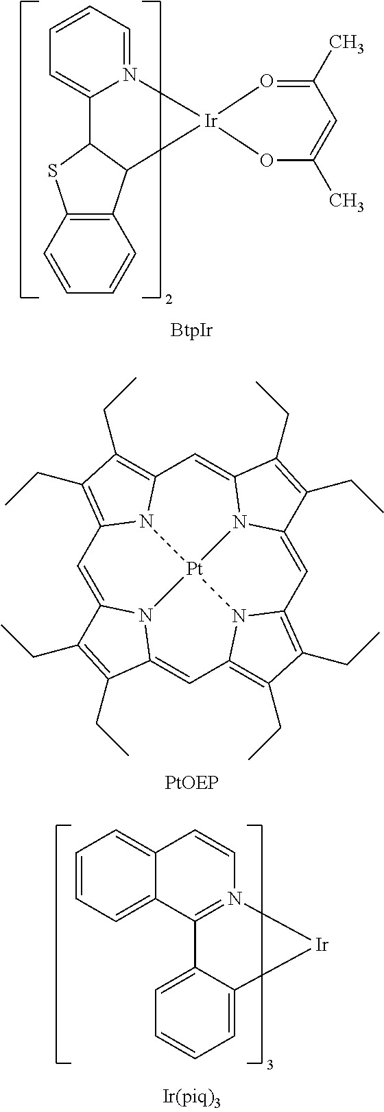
N12=CC=CC=C1C1SC3=C(C1[Ir]21OC(C)=CC(C)=O1)C=CC=C3.C1=C2N3C(=CC4=C(CC)C(CC)=C5C=C6N7C(=CC8=C(CC)C(CC)=C1N8[Pt]73N54)C(CC)=C6CC)C(CC)=C2CC.C1=CC=C2C(=C1)C=CN1=C2C2=CC=CC=C2[Ir]1
